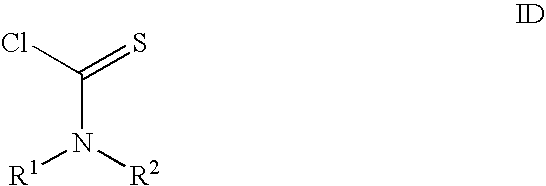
C(N([R2])[R1])(Cl)=S
